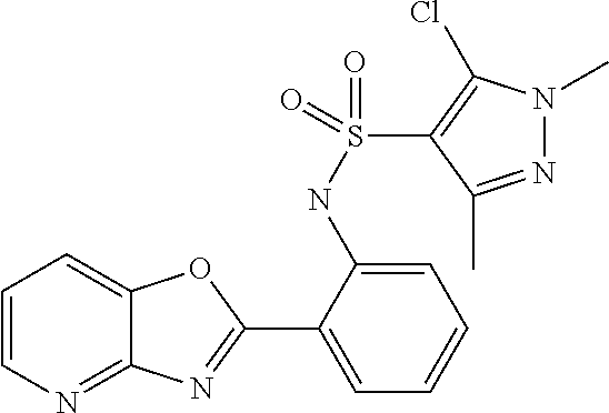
C1(NS(C2=C(Cl)N(C)N=C2C)(=O)=O)=CC=CC=C1C1=NC2=NC=CC=C2O1
